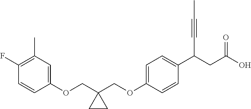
C1(OCC2(COC3=CC=C(C(CC(O)=O)C#CC)C=C3)CC2)=CC(C)=C(F)C=C1
